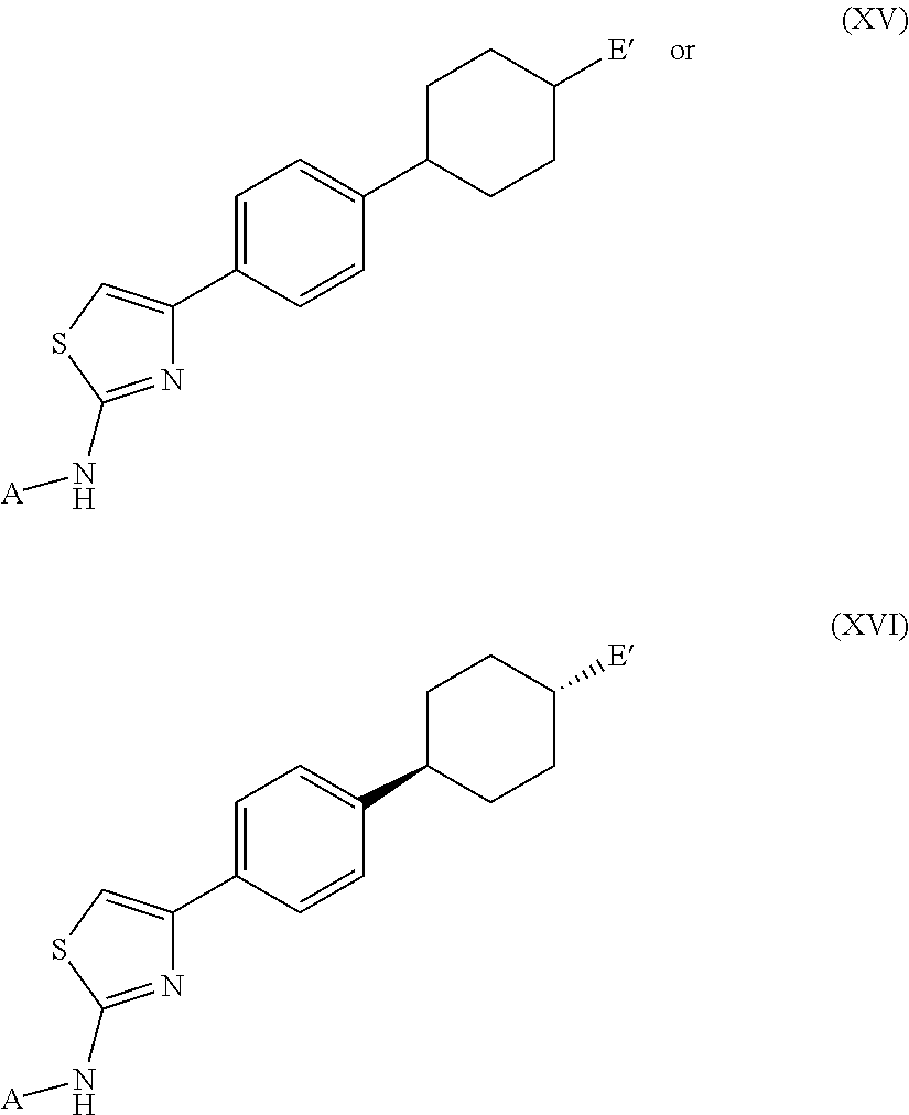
C1=C(C2=CSC(N[A])=N2)C=CC(C2CCC([E])CC2)=C1.C1=C(C2=CSC(N[A])=N2)C=CC(C2CCC([E])CC2)=C1
